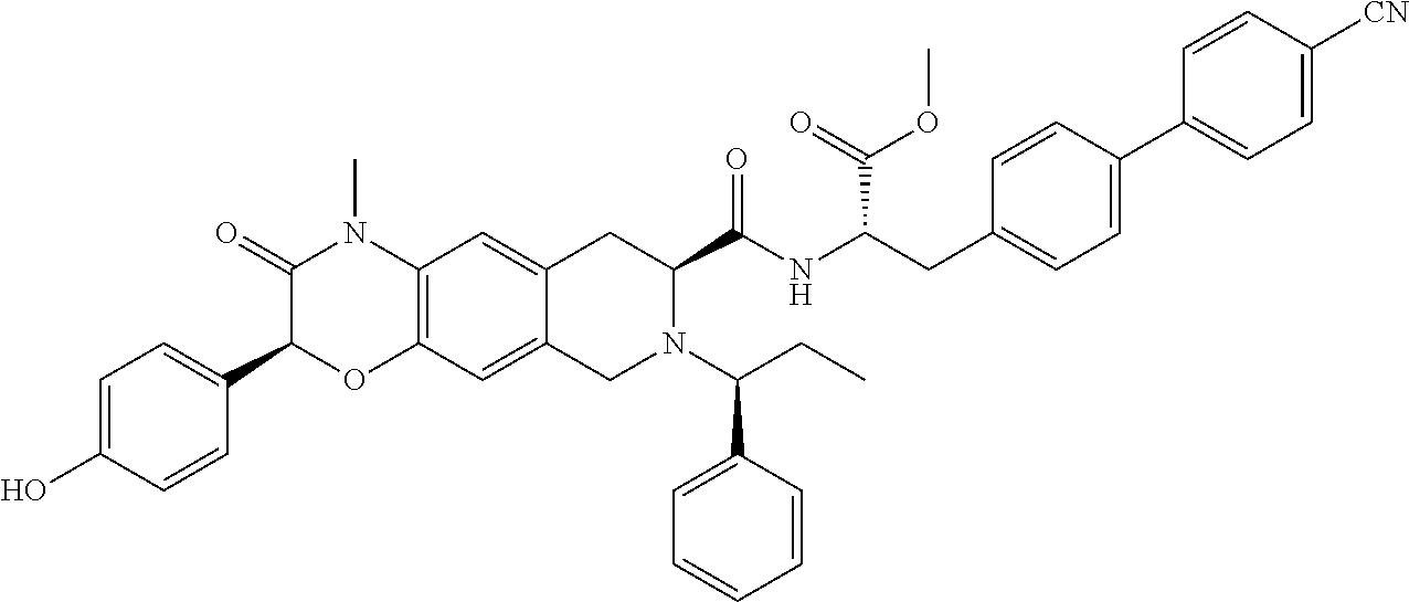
C1(O)=CC=C(C2OC3=C(N(C)C2=O)C=C2C(=C3)CN(C(CC)C3=CC=CC=C3)C(C(NC(CC3=CC=C(C4=CC=C([CN])C=C4)C=C3)C(=O)OC)=O)C2)C=C1
